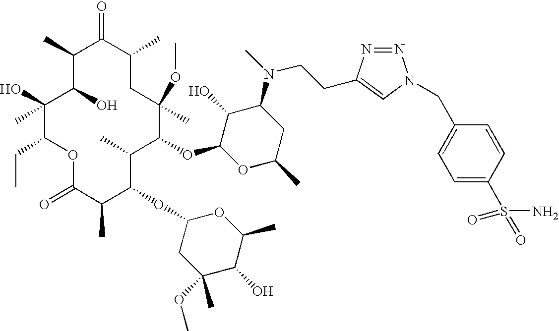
C1(C)C(O)C(O)(C)C(CC)OC(=O)C(C)C(OC2CC(OC)(C)C(O)C(C)O2)C(C)C(OC2OC(C)CC(N(C)CCC3=CN(CC4=CC=C(S(=O)(N)=O)C=C4)N=N3)C2O)C(OC)(C)CC(C)C1=O
